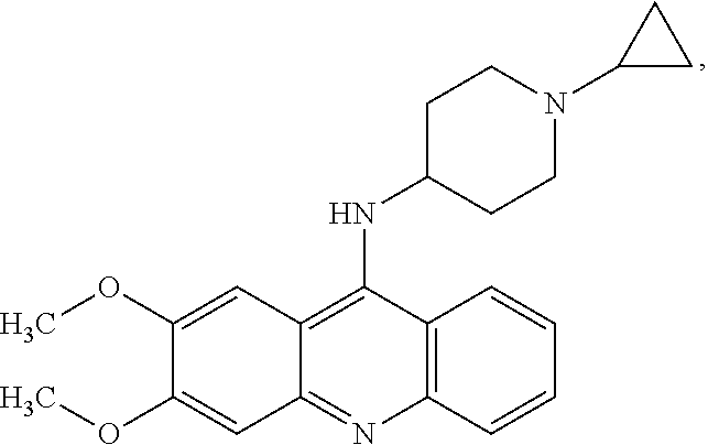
C12=C(N=C3C(=C1NC1CCN(C4CC4)CC1)C=C(OC)C(OC)=C3)C=CC=C2
